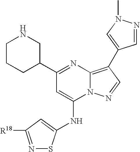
C1(C2=NC3=C(C4=CN(C)N=C4)C=NN3C(NC3=CC([R18])=NS3)=C2)CNCCC1
